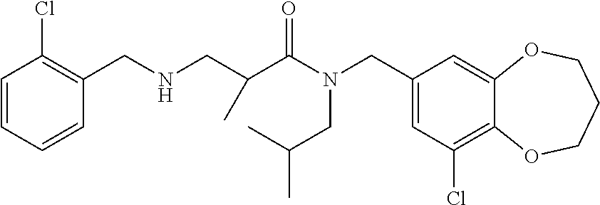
C1(CN(C(=O)C(CNCC2=C(Cl)C=CC=C2)C)CC(C)C)=CC(Cl)=C2C(=C1)OCCCO2
